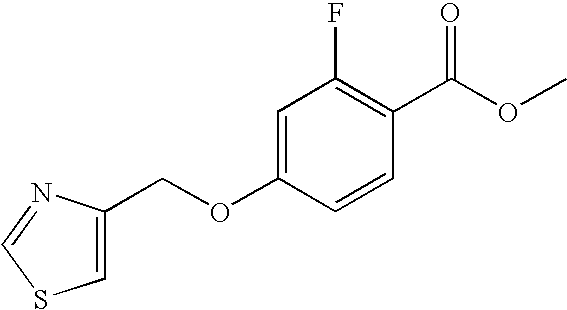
O(C(C1=C(F)C=C(OCC2=CSC=N2)C=C1)=O)C
